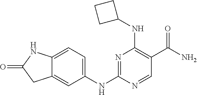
N1=C(NC2=CC=C3C(=C2)CC(=O)N3)N=CC(C(N)=O)=C1NC1CCC1
